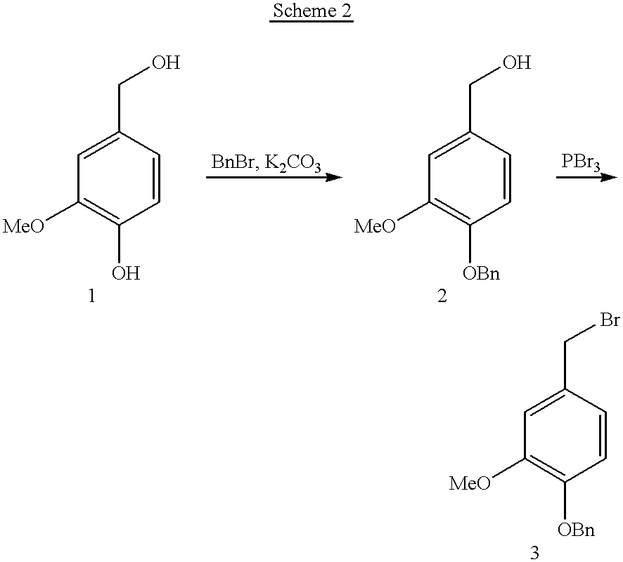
C1([MeO])=C(O)C=CC(CO)=C1.C1([MeO])=C([OBn])C=CC(CO)=C1.C1([MeO])=C([OBn])C=CC(CBr)=C1
